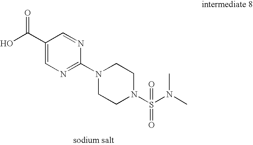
C1(C(O)=O)=CN=C(N2CCN(S(N(C)C)(=O)=O)CC2)N=C1
